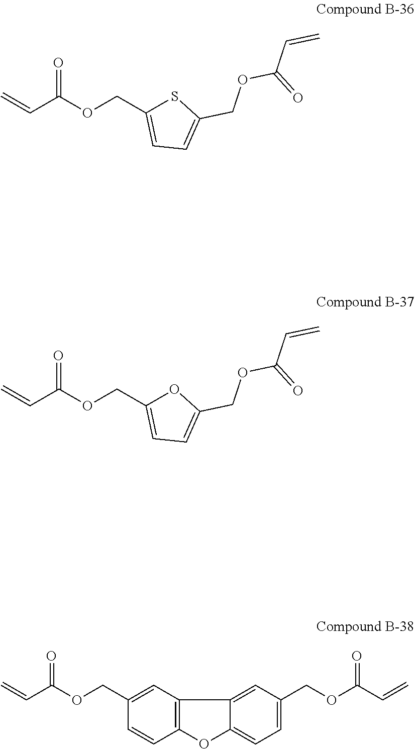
O=C(OCC1=CC=C(COC(=O)C=C)S1)C=C.O=C(OCC1=CC=C(COC(=O)C=C)O1)C=C.O=C(OCC1=CC2=C(C=C1)OC1=CC=C(COC(C=C)=O)C=C21)C=C
